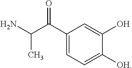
C1(C(C(N)C)=O)=CC=C([OH])C(O)=C1
